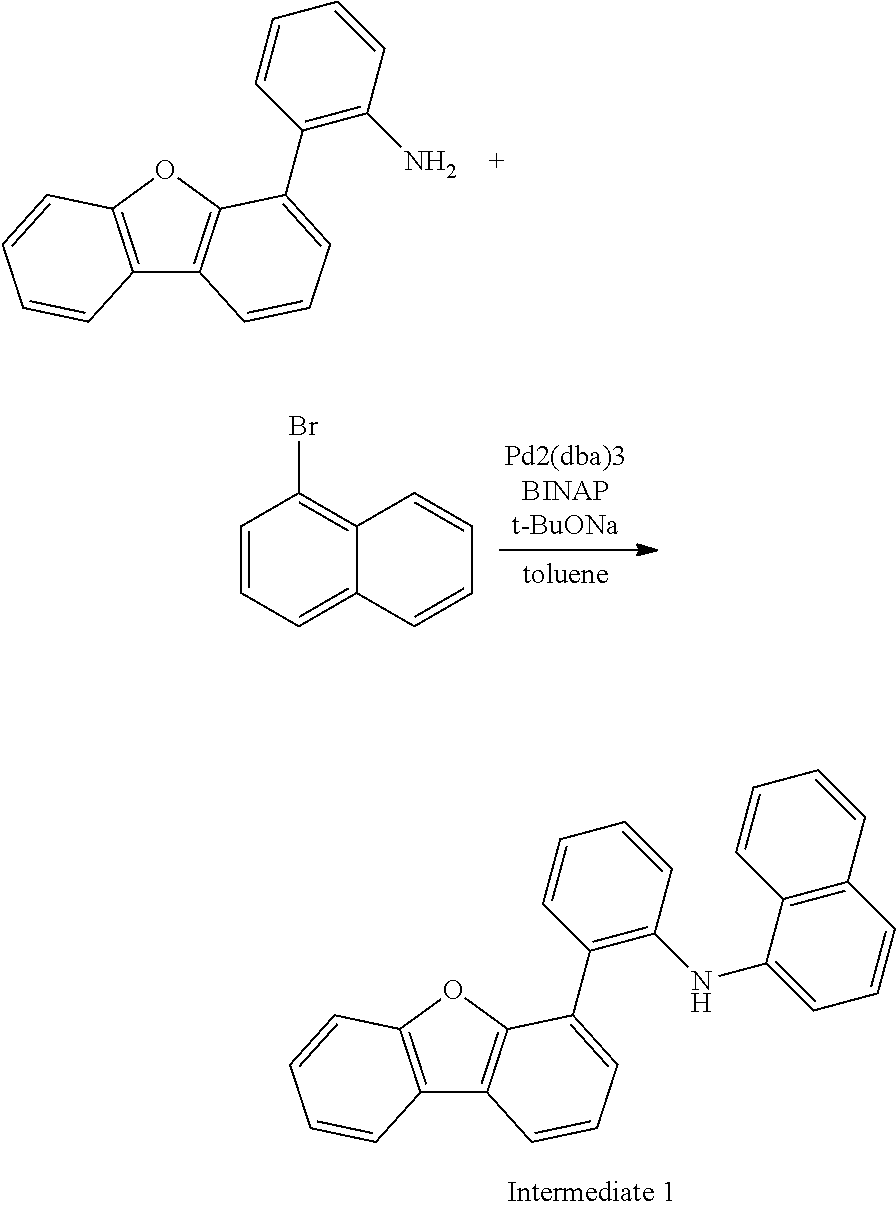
C12=C(OC3=C1C=CC=C3C1=C(N)C=CC=C1)C=CC=C2.C1=CC=C2C(=C1Br)C=CC=C2.C12=C(OC3=C1C=CC=C3C1=C(NC3=CC=CC4=C3C=CC=C4)C=CC=C1)C=CC=C2
